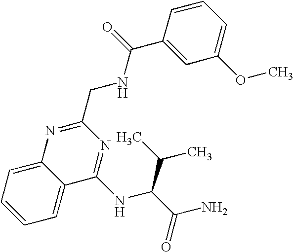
C1=C2C(=CC=C1)C(NC(C(N)=O)C(C)C)=NC(CNC(C1=CC(OC)=CC=C1)=O)=N2
